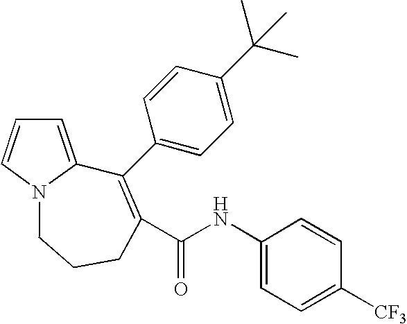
C1=C2N(C=C1)CCCC(C(NC1=CC=C([CF3])C=C1)=O)=C2C1=CC=C(C(C)(C)C)C=C1
